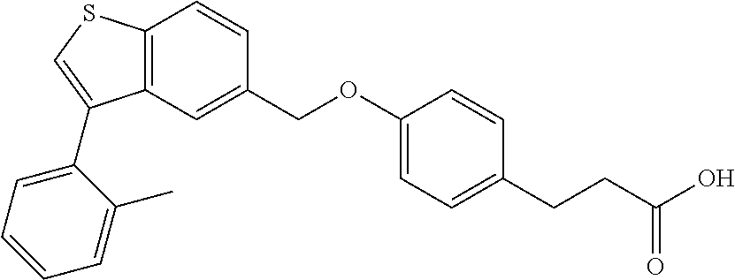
C12=C(C=C(COC3=CC=C(CCC(O)=O)C=C3)C=C1)C(C1=CC=CC=C1C)=CS2
